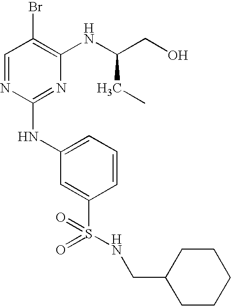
C1=NC(NC2=CC=CC(S(=O)(=O)NCC3CCCCC3)=C2)=NC(NC(CO)CC)=C1Br
